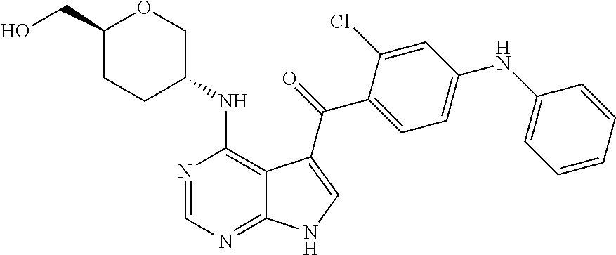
C1(NC2=CC=CC=C2)=CC=C(C(=O)C2=CNC3=NC=NC(NC4COC(CO)CC4)=C32)C(Cl)=C1
